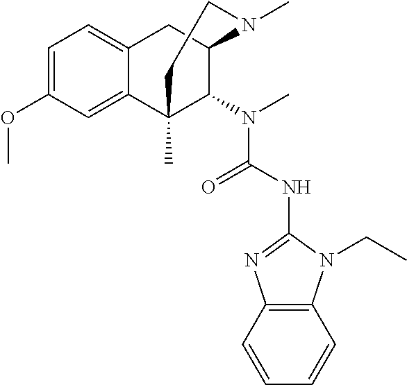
C1=C(OC)C=C2C(=C1)CC1C(N(C(=O)NC3=NC4=C(C=CC=C4)N3CC)C)C2(C)CCN1C
